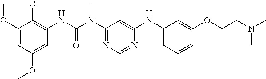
C1(OC)=CC(OC)=CC(NC(N(C2=NC=NC(NC3=CC=CC(OCCN(C)C)=C3)=C2)C)=O)=C1Cl
